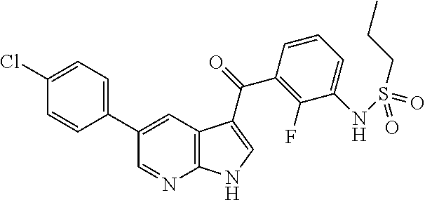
C1(Cl)=CC=C(C2=CC3=C(N=C2)NC=C3C(C2=C(F)C(NS(=O)(CCC)=O)=CC=C2)=O)C=C1
